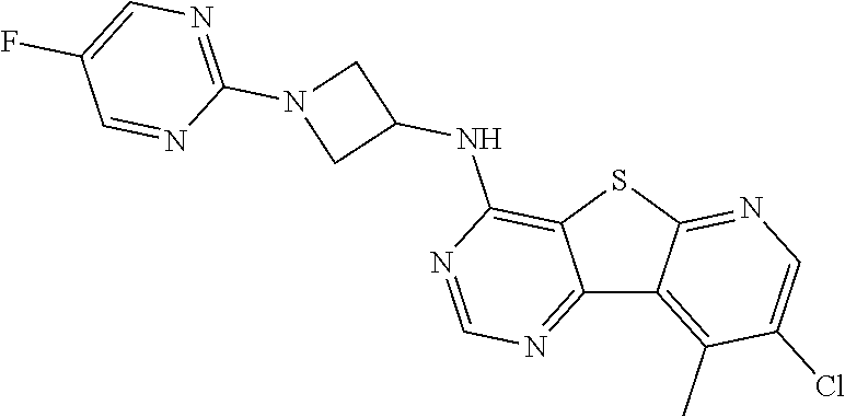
C12=NC=NC(NC3CN(C4=NC=C(F)C=N4)C3)=C1SC1=NC=C(Cl)C(C)=C21
